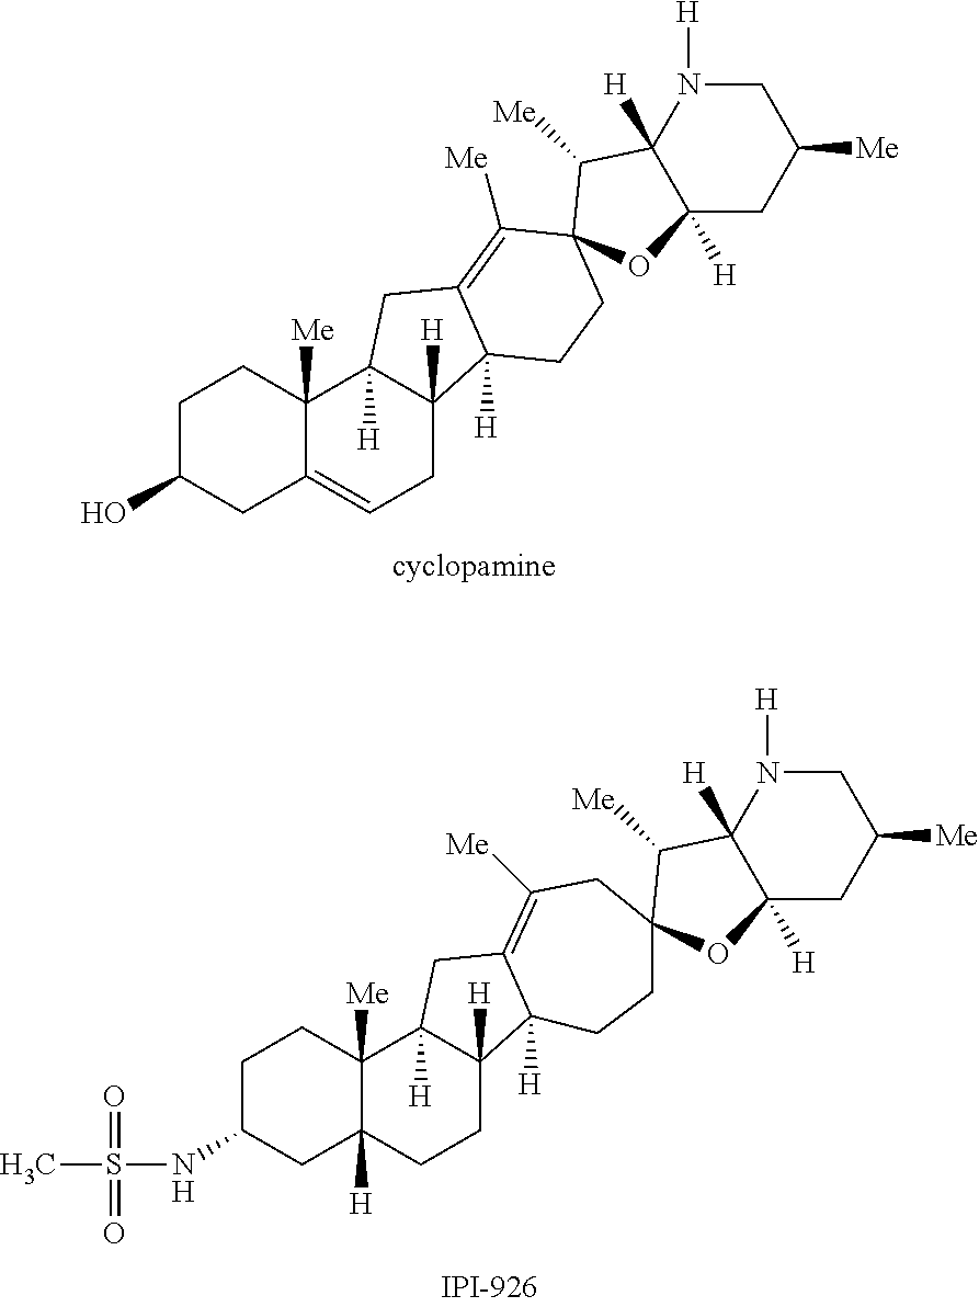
C1C(NS(C)(=O)=O)CC2([H])C([Me])(C1)C1([H])C([H])(CC2)C2([H])C(=C([Me])CC3(CC2)C([Me])C2([H])C([H])(CC([Me])CN2[H])O3)C1.C1C(O)CC2=CCC3([H])C([H])(C2([Me])C1)CC1=C([Me])C2(CCC31[H])C([Me])C1([H])C([H])(CC([Me])CN1[H])O2
